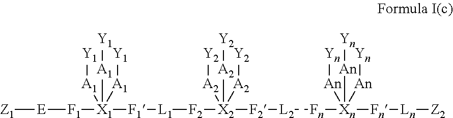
[Z1][E][F1][X1]([F1][L1][F2][X2]([F2][L2][Fn][Xn]([Fn][Ln][Z2])([An][Yn])([An][Yn])[An][Yn])([A2][Y2])([A2][Y2])[A2][Y2])([A1][Y1])([A1][Y1])[A1][Y1]
